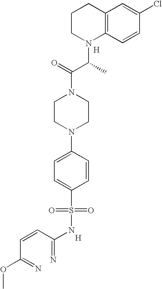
C12=C(C=CC(Cl)=C1)N(C(C(N1CCN(C3=CC=C(S(=O)(=O)NC(=N)C=CC(=N)OC)C=C3)CC1)=O)C)CCC2.[H].[H]
